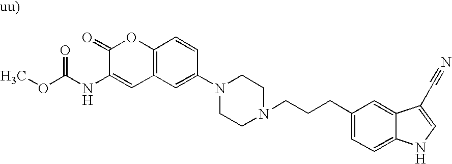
C12=C(C=C(N3CCN(CCCC4=CC=C5C(=C4)C(C#N)=C[N H]5)CC3)C=C1)C=C(NC(OC)=O)C(=O)O2
